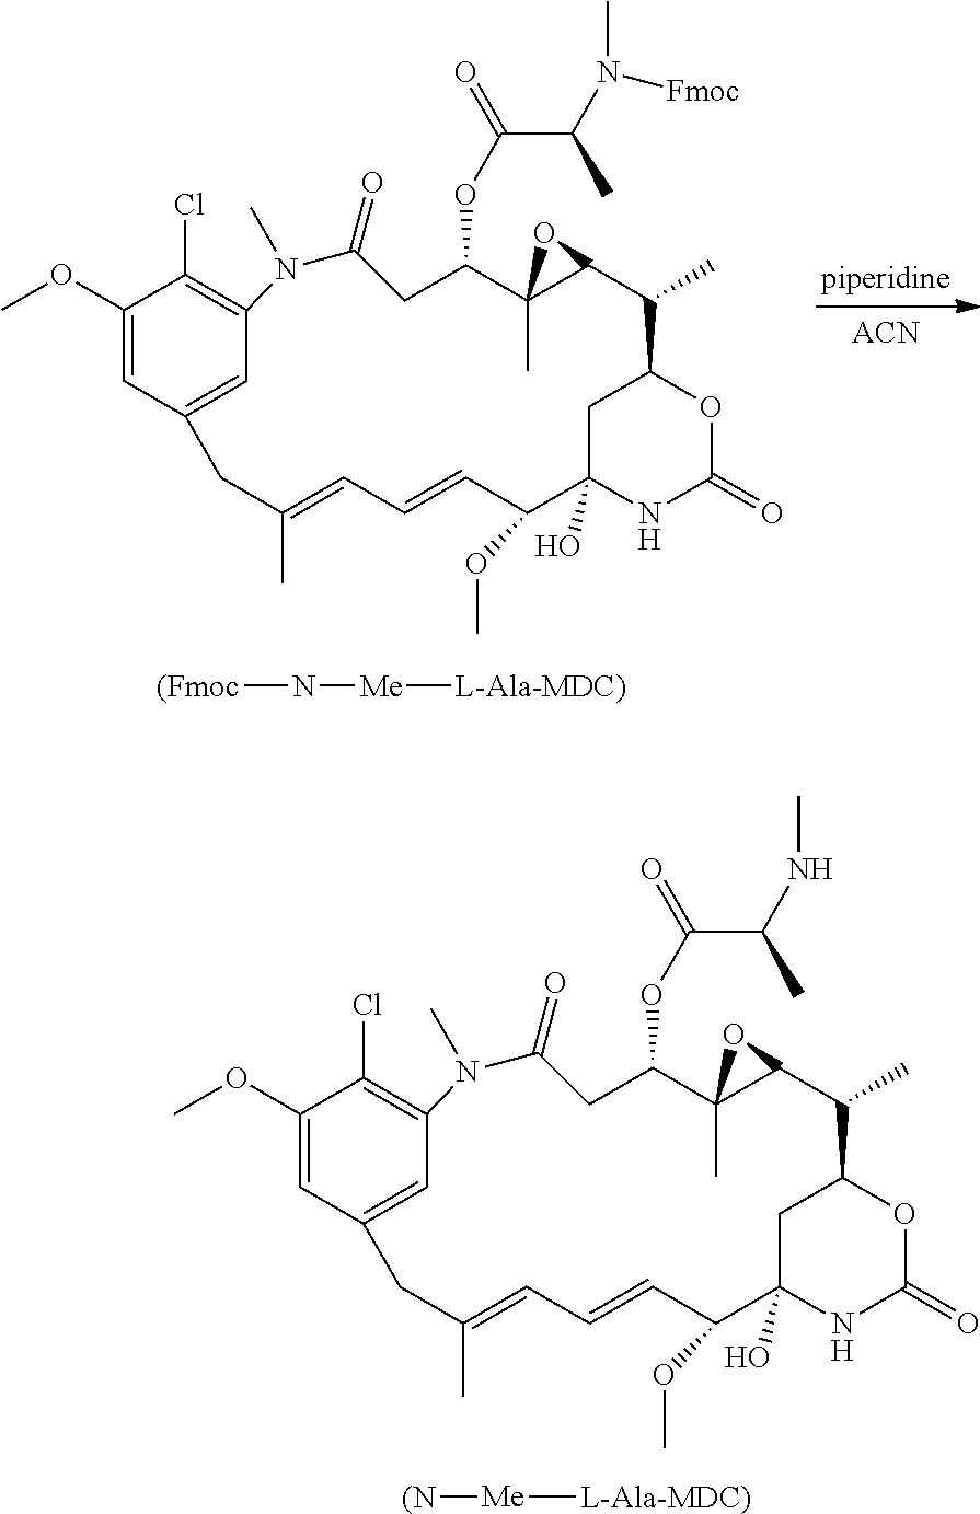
C1C(OC(=O)C(N([Fmoc])C)C)C2(C)C(C(C)C3CC(O)(NC(=O)O3)C(OC)C=CC=C(C)CC3=CC(=C(Cl)C(OC)=C3)N(C)C1=O)O2.[(Fmoc]N[Me][L-Ala-MDC)].[ACN].C1C(OC(=O)C(NC)C)C2(C)C(C(C)C3CC(O)(NC(=O)O3)C(OC)C=CC=C(C)CC3=CC(=C(Cl)C(OC)=C3)N(C)C1=O)O2.[(N][Me][L-Ala-MDC)]
